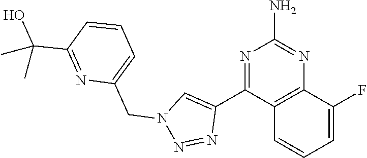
N1=C(C2=CN(CC3=CC=CC(C(O)(C)C)=N3)N=N2)C2=C(N=C1N)C(F)=CC=C2
